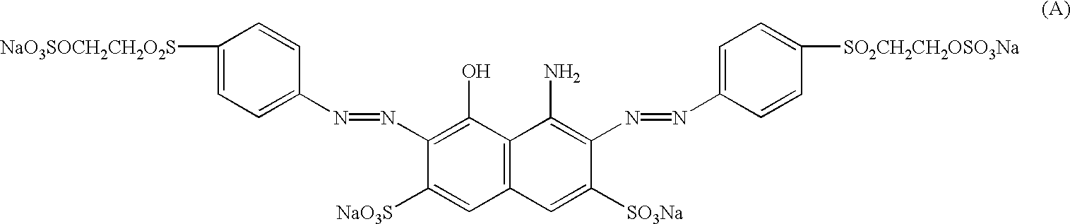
C1([NaO3SOCH2CH2O2S])=CC=C(N=NC2=C(O)C3=C(C=C2[NaO3S])C=C([SO3Na])C(N=NC2=CC=C([SO2CH2CH2OSO3Na])C=C2)=C3N)C=C1
